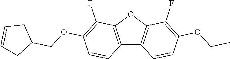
C12=C(OC3=C1C=CC(OCC)=C3F)C(F)=C(OCC1CC=CC1)C=C2
